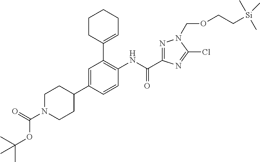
N1=C(C(NC2=C(C3=CCCCC3)C=C(C3CCN(C(=O)OC(C)(C)C)CC3)C=C2)=O)N=C(Cl)N1COCC[Si](C)(C)C
